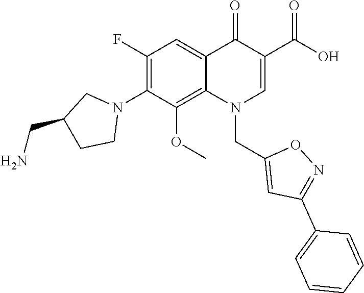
C1(F)=C(N2CC(CN)CC2)C(OC)=C2C(=C1)C(=O)C(C(O)=O)=CN2CC1=CC(C2=CC=CC=C2)=NO1
